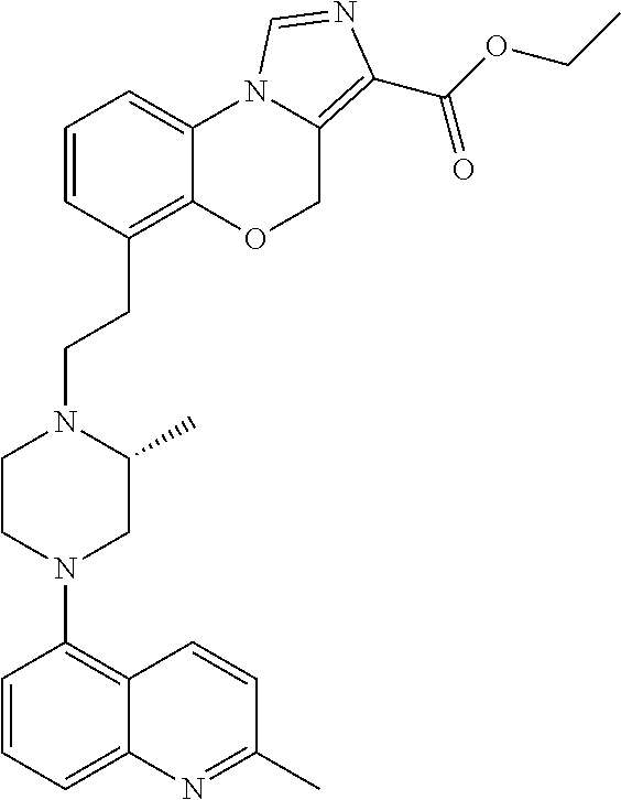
C1=CC=C2C(=C1N1CC(C)N(CCC3=C4C(=CC=C3)N3C(=C(C(OCC)=O)N=C3)CO4)CC1)C=CC(C)=N2
